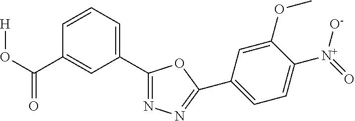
[H]OC(=O)C1=CC(C2=NN=C(C3=CC=C([N+]([O-])=O)C(OC)=C3)O2)=CC=C1
